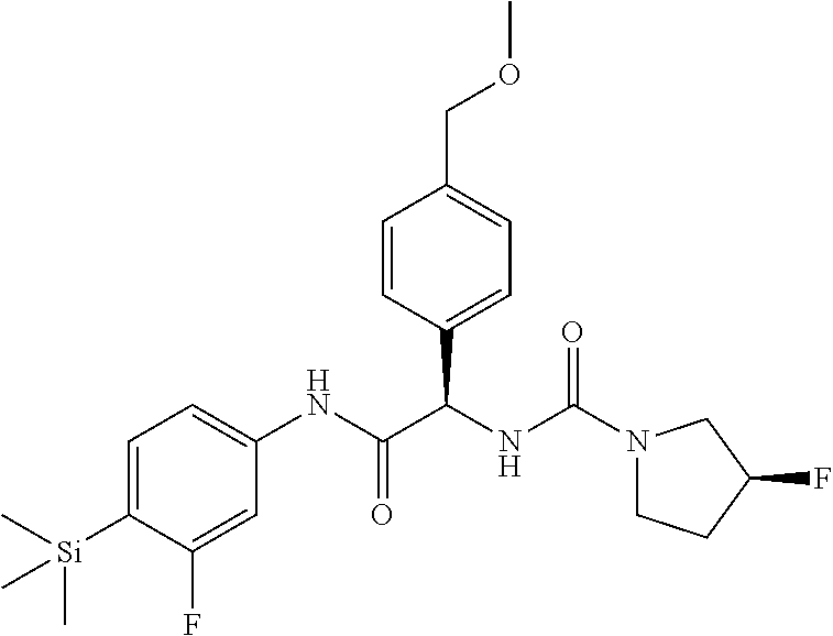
C1=C([Si](C)(C)C)C(F)=CC(NC(C(NC(=O)N2CCC(F)C2)C2=CC=C(COC)C=C2)=O)=C1
